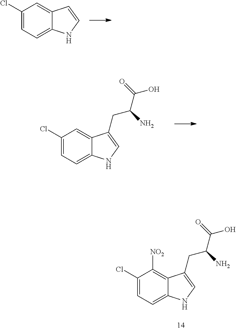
C1(Cl)=CC=C2C(=C1)C=CN2.C1(Cl)=CC=C2C(=C1[NO2])C(CC(N)C(=O)O)=CN2.C1(Cl)=CC=C2C(=C1)C(CC(N)C(=O)O)=CN2
